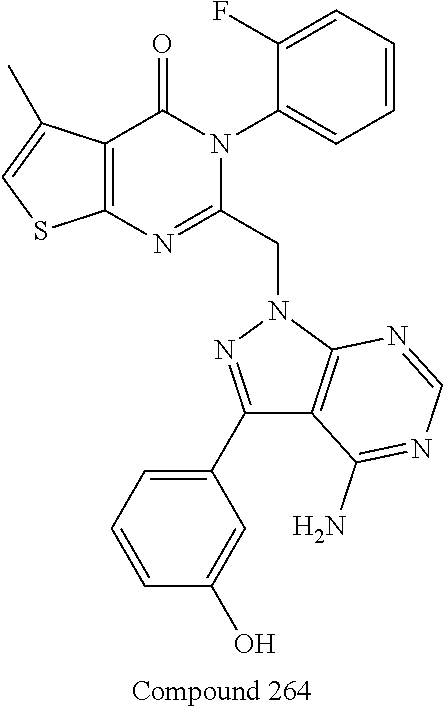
C12=C(C(=O)N(C3=CC=CC=C3F)C(CN3N=C(C4=CC=CC(O)=C4)C4=C3N=CN=C4N)=N1)C(C)=CS2
